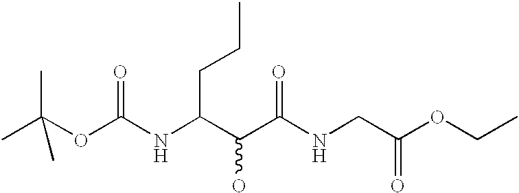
C(C(C(NCC(OCC)=O)=O)O)(CCC)NC(OC(C)(C)C)=O
